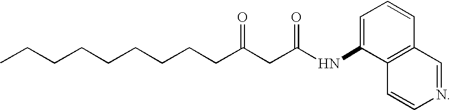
CCCCCCCCCC(CC(NC1=CC=CC2=C1C=CN=C2)=O)=O
